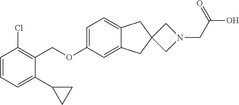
C1=CC=C(C2CC2)C(COC2=CC=C3C(=C2)CC2(C3)CN(CC(O)=O)C2)=C1Cl
